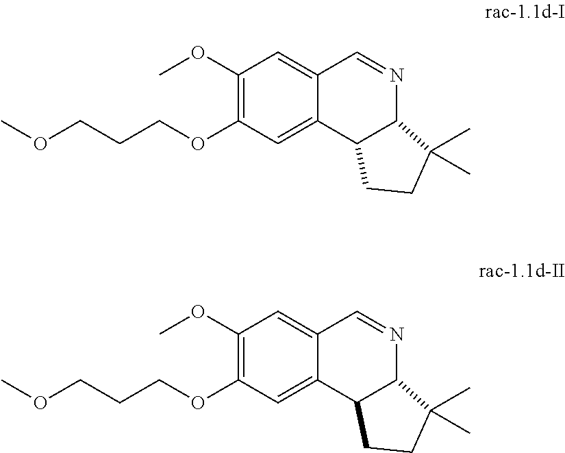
C1(OC)=C(OCCCOC)C=C2C(=C1)C=NC1C2CCC1(C)C.C1(OC)=C(OCCCOC)C=C2C(=C1)C=NC1C2CCC1(C)C
